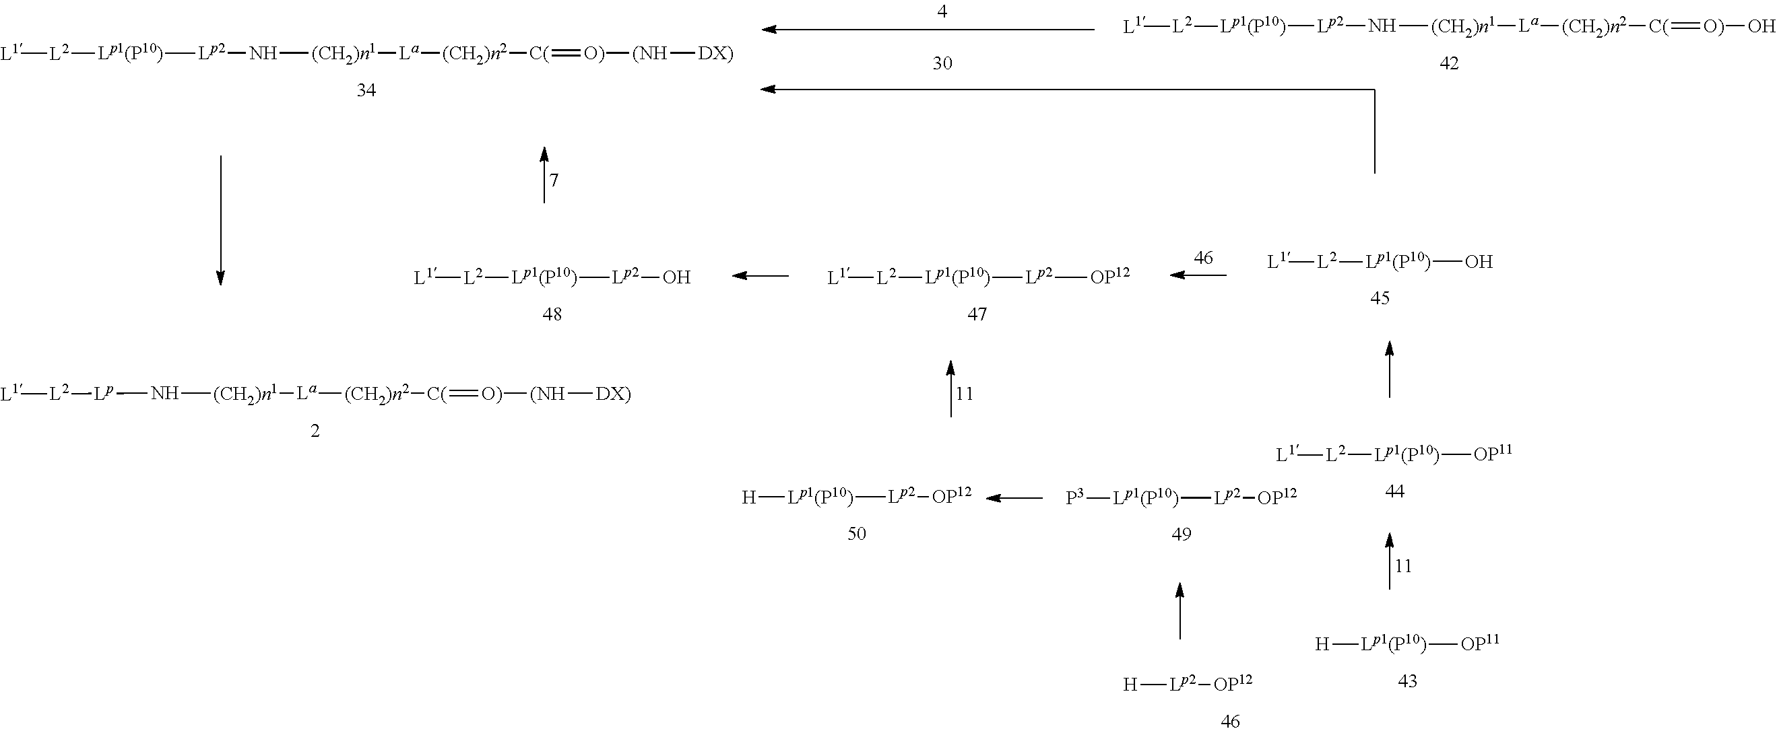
N([(CH2)n1][La][(CH2)n2][C(]=[O)][(NH][DX)])[Lp][L2][L1].O[Lp2][Lp1(P10)][L2][L1].[OP12][Lp2][Lp1(P10)][L2][L1].[Lp1(P10)]([L2][L1])O.[Lp1(P10)]([L2][L1])[OP11].[Lp1(P10)]([H])[OP11].[Lp1(P10)]([H])[Lp2][OP12].[Lp1(P10)]([P3])[Lp2][OP12].[H][Lp2][OP12].N([(CH2)n1][La][(CH2)n2][C(]=[O)]O)[Lp2][Lp1(P10)][L2][L1].N([(CH2)n1][La][(CH2)n2][C(]=[O)][(NH][DX)])[Lp2][Lp1(P10)][L2][L1]
